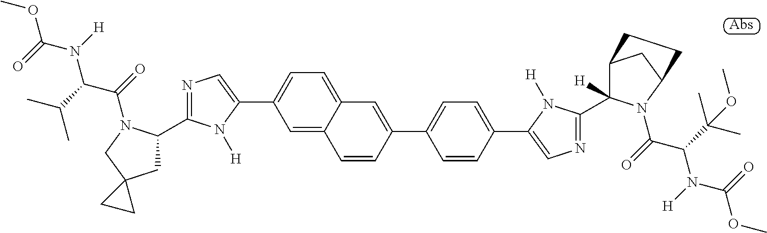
COC(N([H])C(C(C)C)C(=O)N1C(C2=NC=C(C3=CC=C4C(=C3)C=CC(C3=CC=C(C5=CN=C(C6([H])C7CC(N6C(=O)C(C(C)(C)OC)N([H])C(=O)OC)CC7)N5[H])C=C3)=C4)N2[H])CC2(C1)CC2)=O
